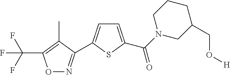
FC(F)(F)C1=C(C)C(C2=CC=C(C(=O)N3CC(CO[H])CCC3)S2)=NO1
